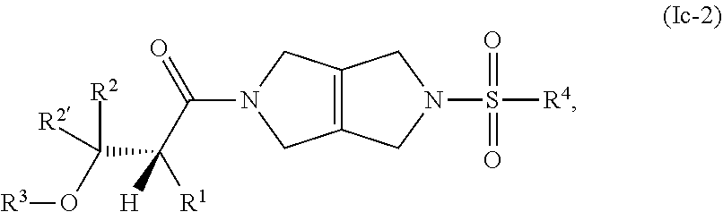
[R3]OC([R2])([R2])C([H])([R1])C(=O)N1CC2=C(C1)CN(S([R4])(=O)=O)C2
